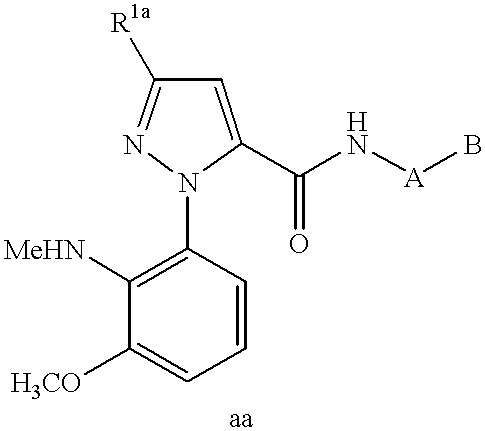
C1([MeHN])=C(N2C(C(N[A]B)=O)=CC([R1a])=N2)C=CC=C1[H3CO]
